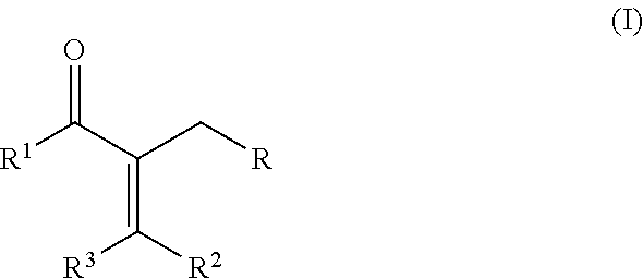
[R1]C(C(C[R])=C([R2])[R3])=O
